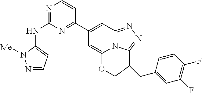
N1=C(NC2=CC=NN2[Me])N=C(C2=CC3=NN=C4N3C(=C2)OCC4CC2=CC(F)=C(F)C=C2)C=C1
